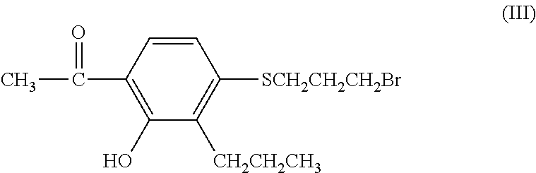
C1=CC(C(C)=O)=C(O)C([CH2CH2CH3])=C1[SCH2CH2CH2Br]
